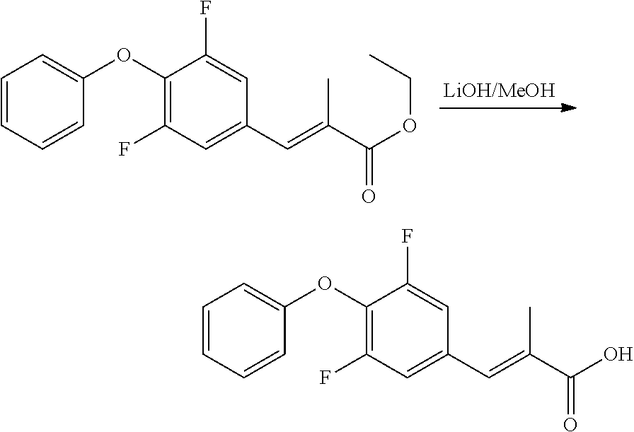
C1=CC=CC(OC2=C(F)C=C(C=C(C(OCC)=O)C)C=C2F)=C1.C1=CC=CC(OC2=C(F)C=C(C=C(C(O)=O)C)C=C2F)=C1
